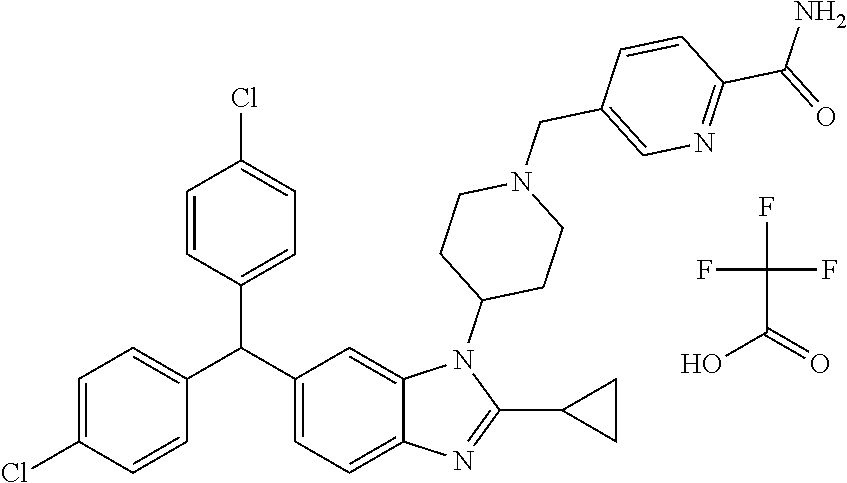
C1=C(Cl)C=CC(C(C2=CC=C3C(=C2)N(C2CCN(CC4=CN=C(C(=O)N)C=C4)CC2)C(C2CC2)=N3)C2=CC=C(Cl)C=C2)=C1.FC(C(=O)O)(F)F
